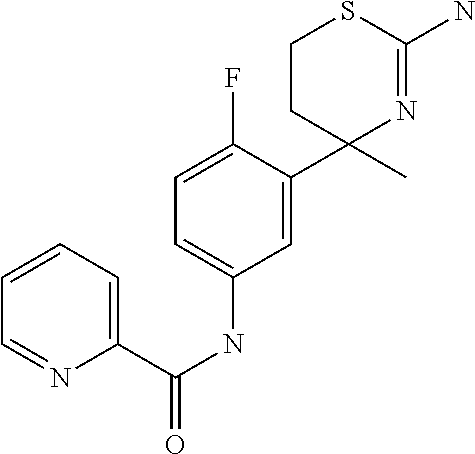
C1(C(=O)NC2=CC=C(F)C(C3(C)N=C(N)SCC3)=C2)=CC=CC=N1
